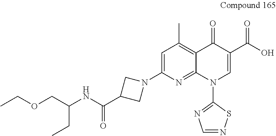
CCOCC(NC(C1CN(C2=CC(C)=C3C(=N2)N(C2=NC=NS2)C=C(C(O)=O)C3=O)C1)=O)CC
